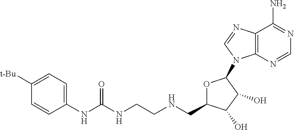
C12=C(N=CN=C1N)N(C1OC(CNCCNC(NC3=CC=C([t-Bu])C=C3)=O)C(O)C1O)C=N2
